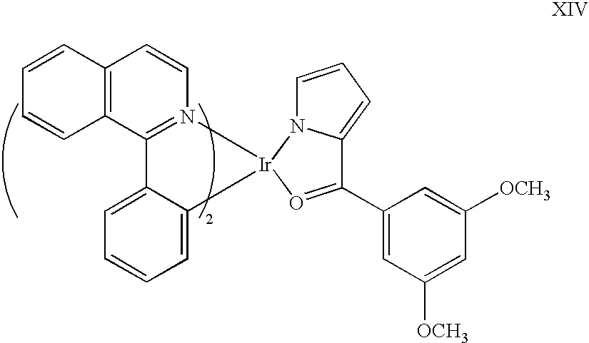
C12=C(C3=N(C=C1)[Ir]1(C4=CC=CC=C34)N3C=CC=C3C(C3=CC([OCH3])=CC([OCH3])=C3)=O1)C=CC=C2
